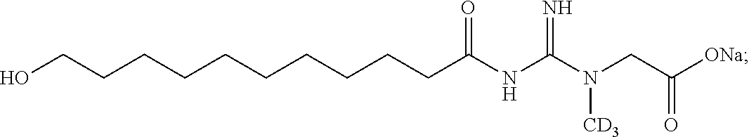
C(CCCCCCCCC(NC(N(CC([ONa])=O)[CD3])=N)=O)CO
